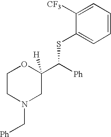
C1([CF3])=CC=CC=C1SC(C1([H])OCCN(C[Ph])C1)[Ph]
